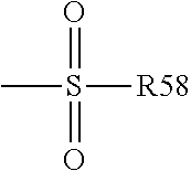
CS([R58])(=O)=O
